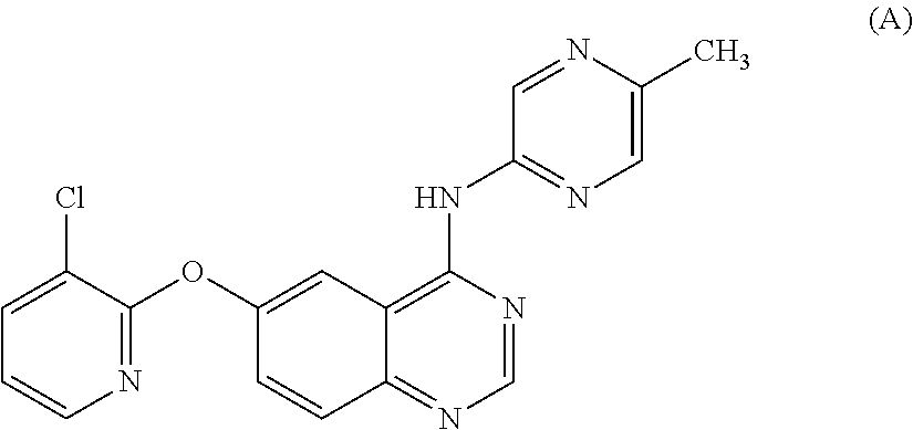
N1=C(OC2=CC3=C(NC4=NC=C(C)N=C4)N=CN=C3C=C2)C(Cl)=CC=C1
